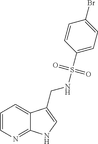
C1=CN=C2C(=C1)C(CNS(C1=CC=C(Br)C=C1)(=O)=O)=CN2
